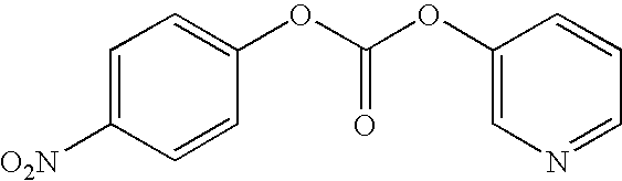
[O2N]C1=CC=C(OC(OC2=CN=CC=C2)=O)C=C1
